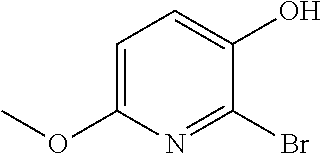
C1=C(OC)N=C(Br)C(O)=C1
